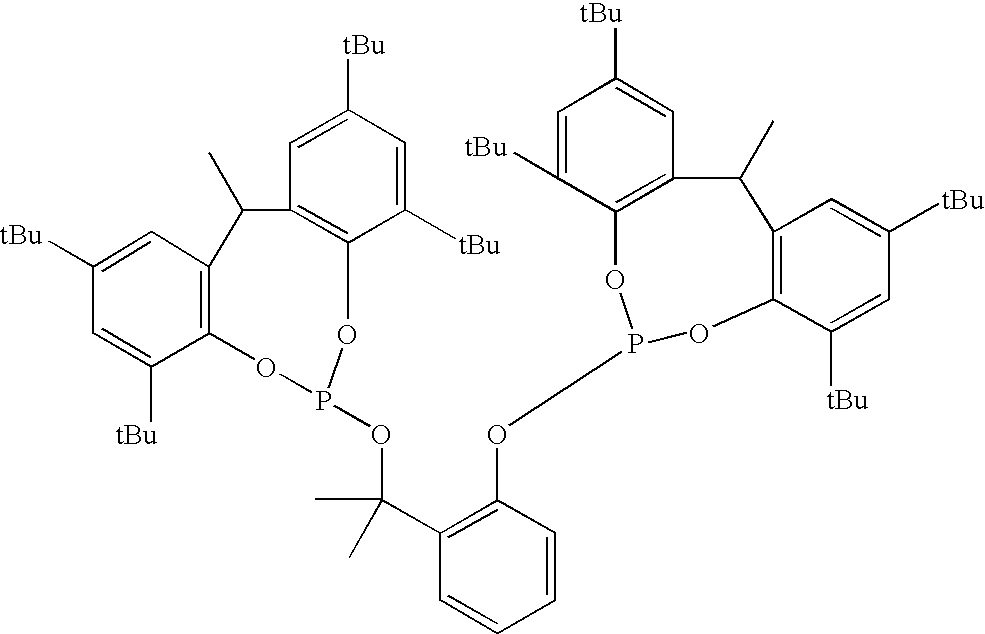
C1([tBu])=CC2=C(C([tBu])=C1)OP(OC(C1=C(OP3OC4=C(C=C([tBu])C=C4[tBu])C(C)C4=C(C([tBu])=CC([tBu])=C4)O3)C=CC=C1)(C)C)OC1=C(C=C([tBu])C=C1[tBu])C2C
